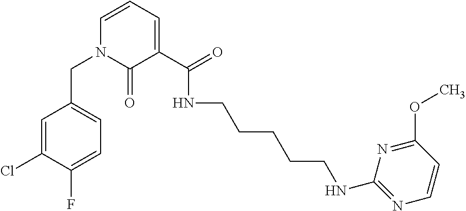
C1=C(Cl)C(F)=CC=C1CN1C(=O)C(C(=O)NCCCCCNC2=NC=CC(OC)=N2)=CC=C1
